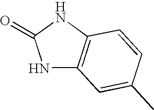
N1C2=C(NC1=O)C=CC(C)=C2
